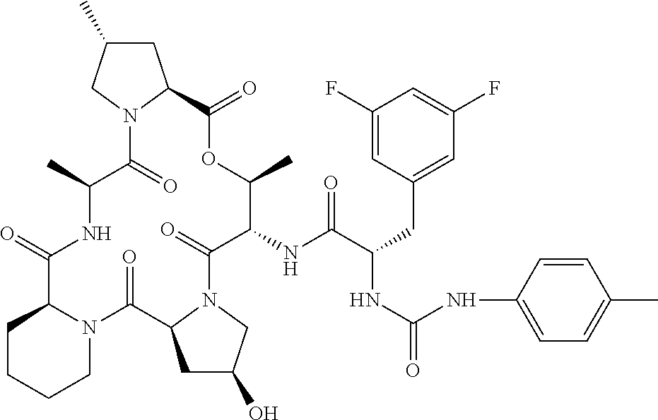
O=C1C2CCCCN2C(=O)C2CC(O)CN2C(=O)C(NC(C(CC2=CC(F)=CC(F)=C2)NC(=O)NC2=CC=C(C)C=C2)=O)C(C)OC(=O)C2CC(C)CN2C(=O)C(C)N1
